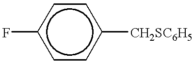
c1(F)ccc([CH2SC6H5])cc1
